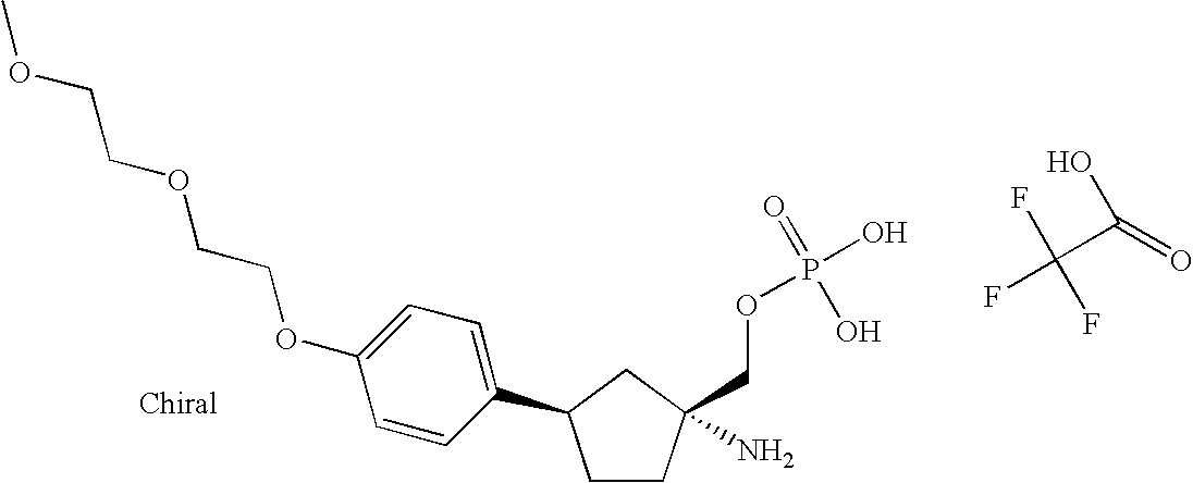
C1CC(COP(O)(=O)O)(N)CC1C1=CC=C(OCCOCCOC)C=C1.C(C(=O)O)(F)(F)F
